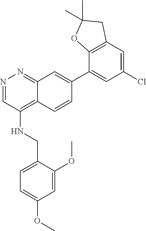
C12=C(C=C(Cl)C=C1C1=CC3=NN=CC(NCC4=CC=C(OC)C=C4OC)=C3C=C1)CC(C)(C)O2
